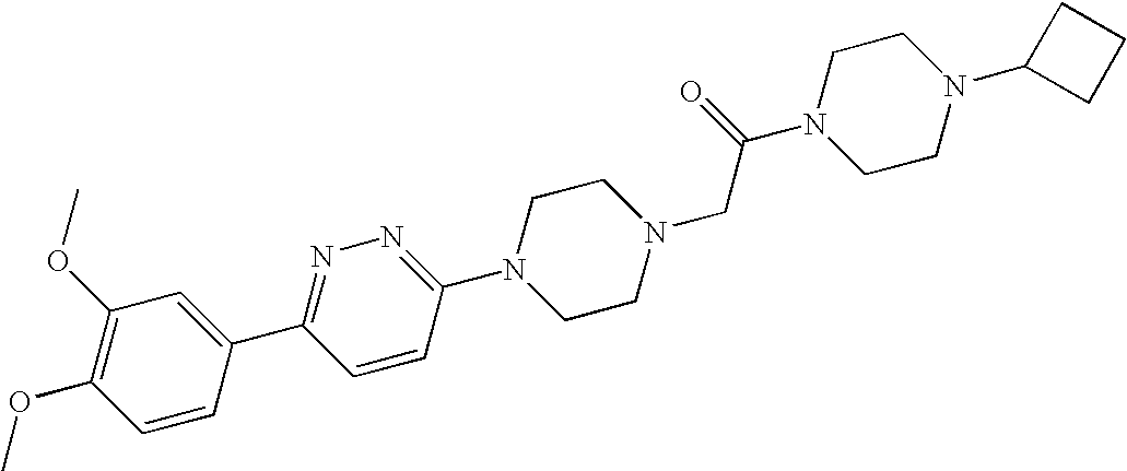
C1=CC(C2=NN=C(N3CCN(CC(N4CCN(C5CCC5)CC4)=O)CC3)C=C2)=CC(OC)=C1OC
